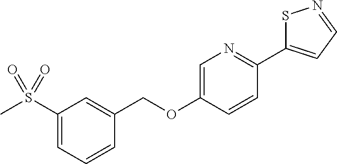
C1=C(OCC2=CC(S(C)(=O)=O)=CC=C2)C=CC(C2=CC=NS2)=N1
